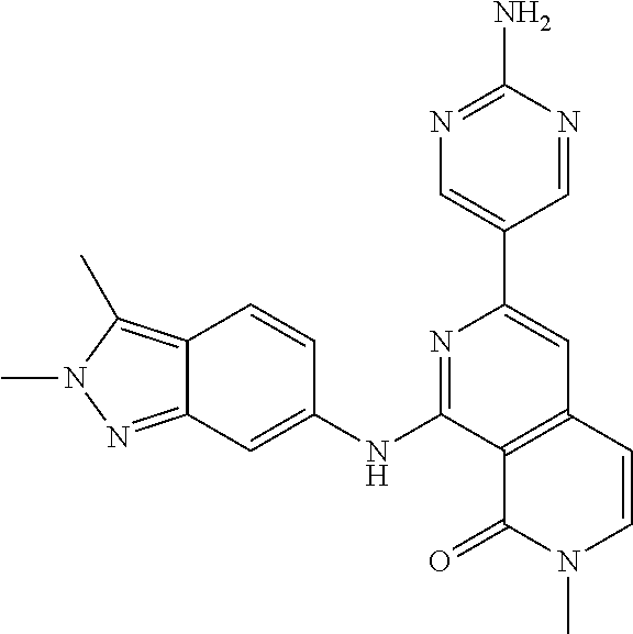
N1=C(NC2=CC3=NN(C)C(C)=C3C=C2)C2=C(C=C1C1=CN=C(N)N=C1)C=CN(C)C2=O
